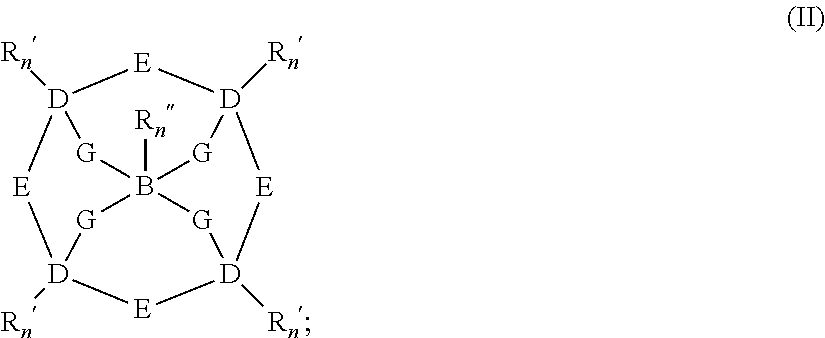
[E]1[D]2([Rn])[E][D]3([Rn])[E][D]4([Rn])[E][D]1([Rn])[G]B([Rn])([G]3)([G]2)[G]4
